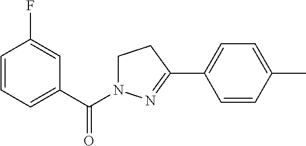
C1=CC=C(C(=O)N2CCC(C3=CC=C(C)C=C3)=N2)C=C1F
